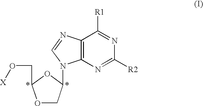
C12=C(N=C([R2])N=C1[R1])N(C1COC(CO[X])O1)C=N2
